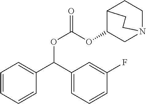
C1=CC=CC(C(C2=CC=CC(F)=C2)OC(OC2CN3CCC2CC3)=O)=C1
